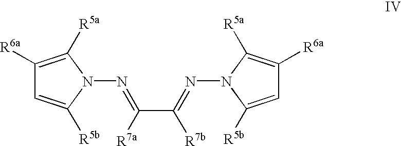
C1([R6a])=C([R5a])N(N=C(C(=NN2C([R5a])=C([R6a])C=C2[R5b])[R7b])[R7a])C([R5b])=C1
